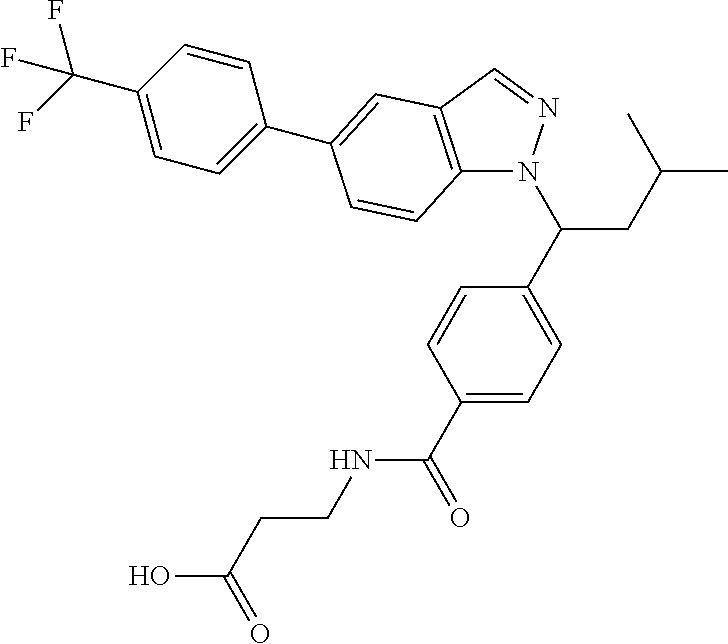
C(CC(C)C)(C1=CC=C(C(=O)NCCC(O)=O)C=C1)N1C2=C(C=N1)C=C(C1=CC=C(C(F)(F)F)C=C1)C=C2
